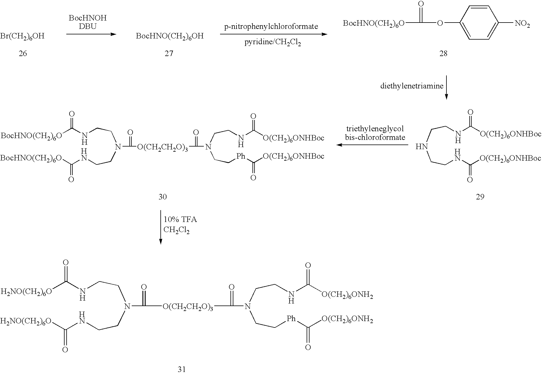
[Br(CH2)6OH].[BocHNO(CH2)6OH].C(OC1=CC=C([NO2])C=C1)([BocHNO(CH2)6O])=O.N(C([O(CH2CH2O)3]C(N(CC[Ph]C([O(CH2)6ONHBoc])=O)CCNC([O(CH2)6ONHBoc])=O)=O)=O)(CCNC([BocHNO(CH2)6O])=O)CCNC([BocHNO(CH2)6O])=O.N(CCNC([O(CH2)6ONHBoc])=O)CCNC([O(CH2)6ONHBoc])=O.N(C([O(CH2CH2O)3]C(N(CC[Ph]C([O(CH2)6ONH2])=O)CCNC([O(CH2)6ONH2])=O)=O)=O)(CCNC([H2NO(CH2)6O])=O)CCNC([H2NO(CH2)6O])=O
